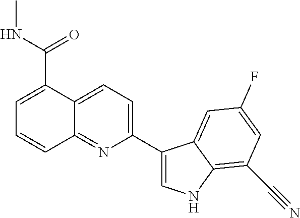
C12=NC(C3=CNC4=C(C#N)C=C(F)C=C34)=CC=C1C(C(NC)=O)=CC=C2
